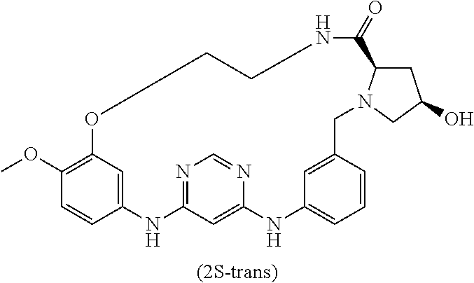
C12=CC(=C(OC)C=C1)OCCNC(=O)C1CC(O)CN1CC1=CC(=CC=C1)NC1=CC(=NC=N1)N2.[(2S-trans)]
